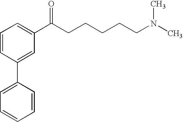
C1=CC(C2=CC=CC=C2)=CC(C(CCCCCN(C)C)=O)=C1
